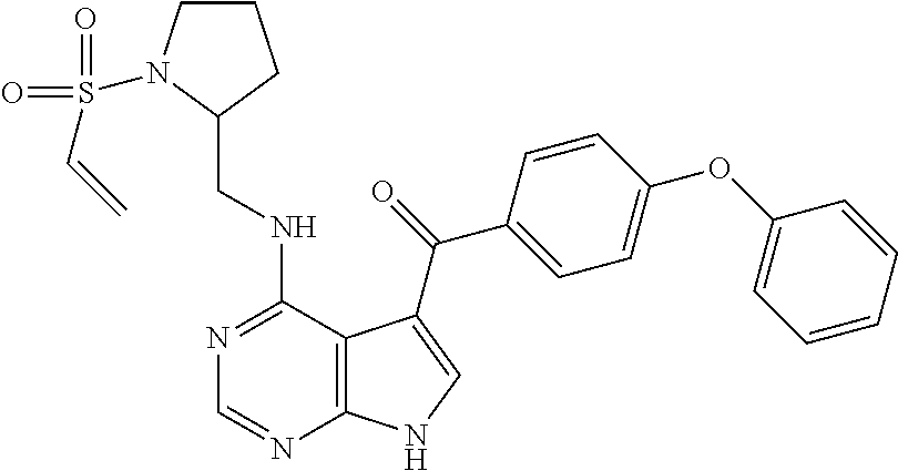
N1=C(NCC2CCCN2S(=O)(=O)C=C)C2=C(N=C1)NC=C2C(=O)C1=CC=C(OC2=CC=CC=C2)C=C1
